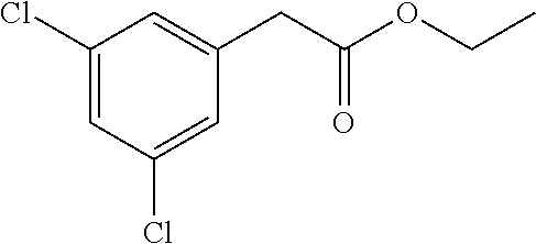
C1(Cl)=CC(Cl)=CC(CC(OCC)=O)=C1
